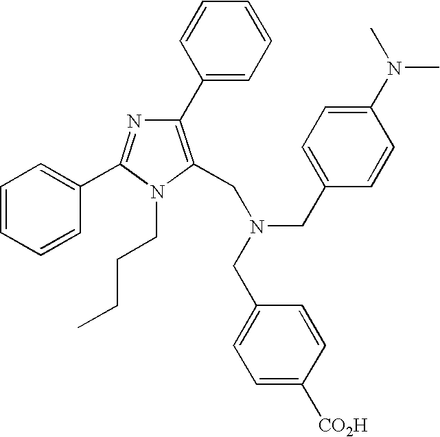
C1(C2=C(CN(CC3=CC=C([CO2H])C=C3)CC3=CC=C(N(C)C)C=C3)N(CCCC)C(C3=CC=CC=C3)=N2)=CC=CC=C1
